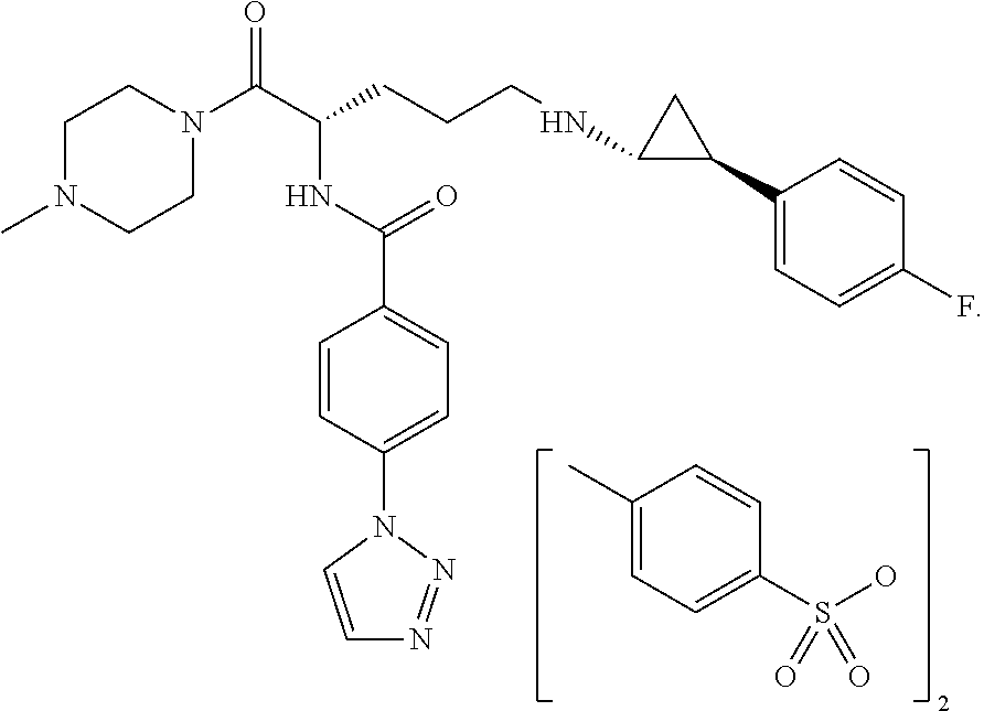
C1(C)=CC=C(S(O)(=O)=O)C=C1.C1N(C)CCN(C(C(CCCNC2C(C3=CC=C(F)C=C3)C2)NC(C2=CC=C(N3C=CN=N3)C=C2)=O)=O)C1
